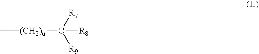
C[(CH2)u]C([R9])([R7])[R8]
